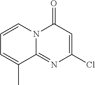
C1=CN2C(=NC(Cl)=CC2=O)C(C)=C1
